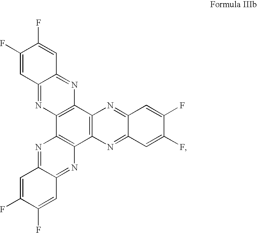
C12=C(C3=C(C4=C1N=C1C(=N4)C=C(F)C(F)=C1)N=C1C(=N3)C=C(F)C(F)=C1)N=C1C(=N2)C=C(F)C(F)=C1
